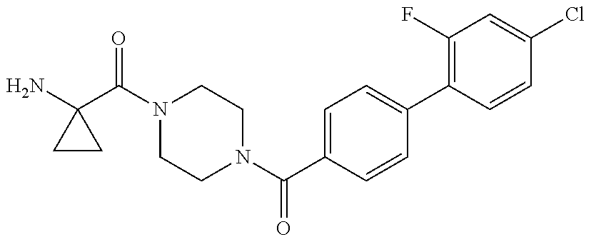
NC1(C(N2CCN(C(C3=CC=C(C4=C(F)C=C(Cl)C=C4)C=C3)=O)CC2)=O)CC1
